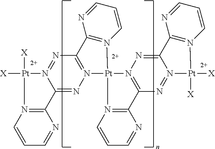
C1=CN2=C(N=C1)C1=NN3=C(N=N1[Pt]2([X])[X])C1=N([Pt]32N3=C(N=N4C(=N3)C3=N([Pt]4([X])[X])C=CC=N3)C3=N2C=CC=N3)C=CC=N1
